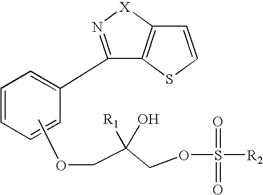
COCC(COS([R2])(=O)=O)([R1])O.C1=CC=CC(C2=N[X]C3=C2SC=C3)=C1
